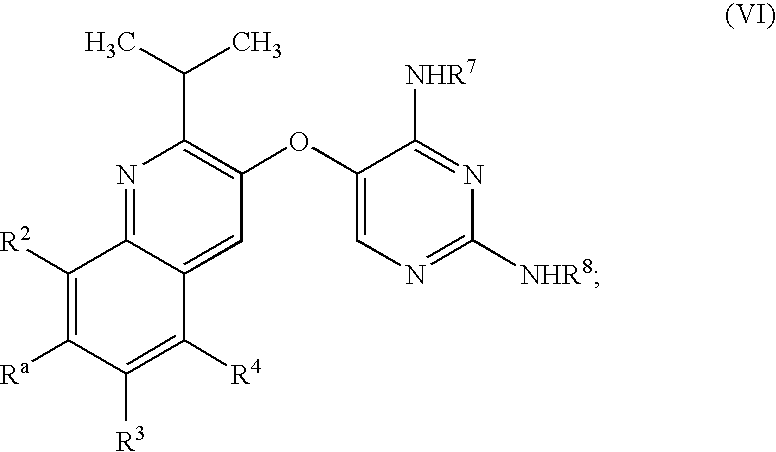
N1=C2C(=CC(OC3=CN=C([NHR8])N=C3[NHR7])=C1C(C)C)C([R4])=C([R3])C([Ra])=C2[R2]
